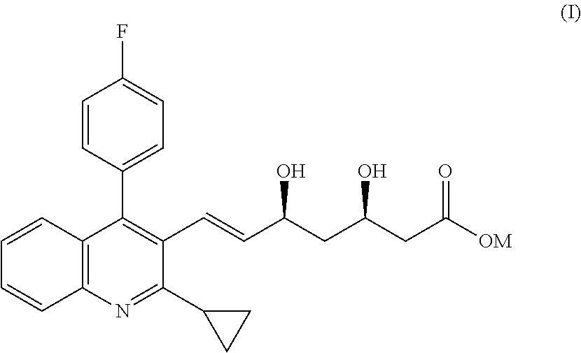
C1=CC2=C(C=C1)N=C(C1CC1)C(C=CC(CC(CC([OM])=O)O)O)=C2C1=CC=C(F)C=C1
